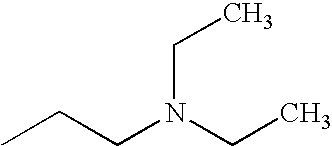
N(CC)(CCC)CC
